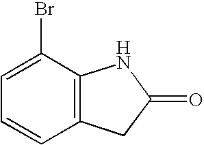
C12=C(C(Br)=CC=C1)NC(=O)C2
